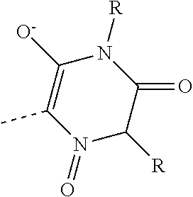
C1([O-])=C(C)N(=O)C([R])C(=O)N1[R]
